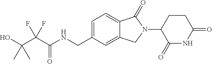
C(C(C(=O)NCC1=CC=C2C(=C1)CN(C1C(=O)NC(=O)CC1)C2=O)(F)F)(O)(C)C
